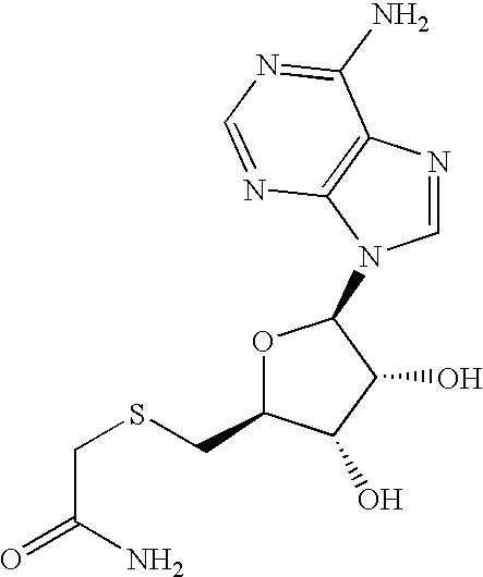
C(SCC1OC(N2C=NC3=C2N=CN=C3N)C(O)C1O)C(=O)N
